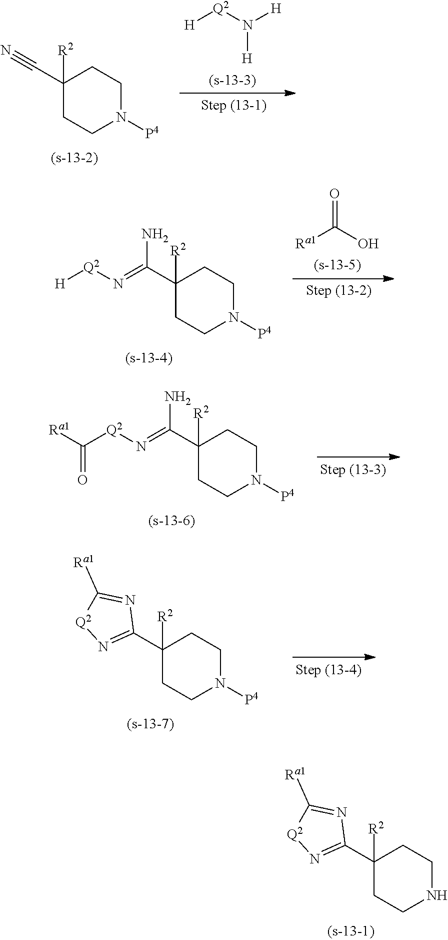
C1(C2([R2])CCNCC2)=N[Q2]C([Ra1])=N1.N([Q2][H])([H])[H].C(C1([R2])CCN([P4])CC1)#N.C1(C2([R2])CCN([P4])CC2)=N[Q2]C([Ra1])=N1.N([Q2][H])=C(C1([R2])CCN([P4])CC1)N.[Ra1]C(O)=O.N([Q2]C(=O)[Ra1])=C(C1([R2])CCN([P4])CC1)N
